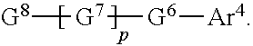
[G8][G7][G6][Ar4]
